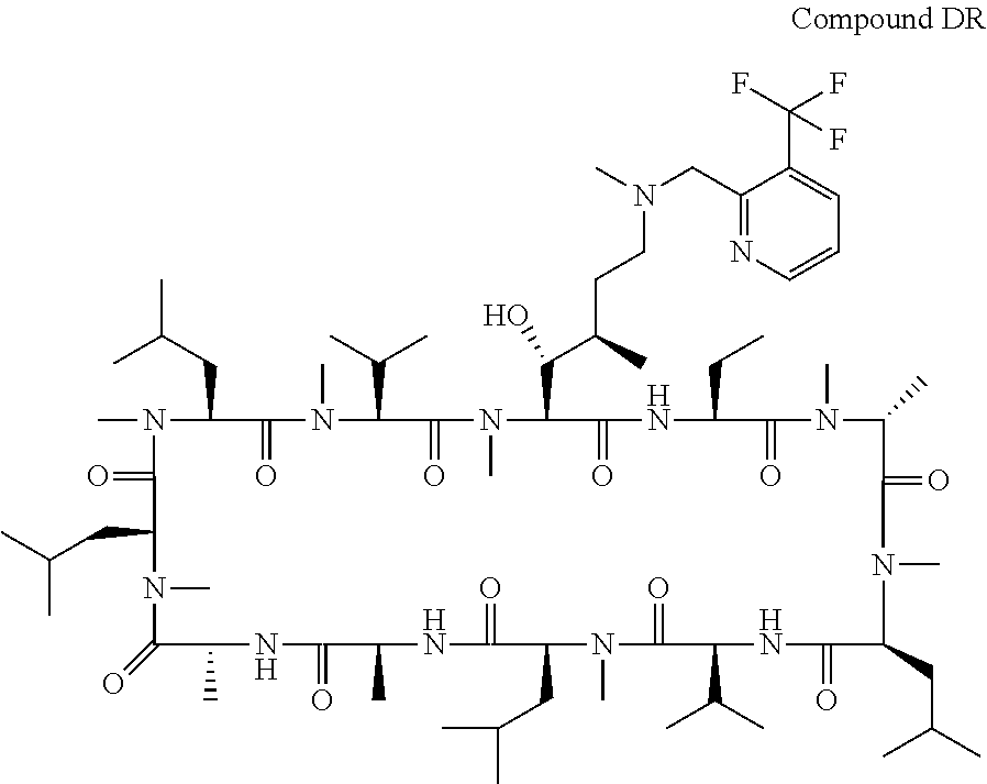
CC(CC1N(C)C(=O)C(CC(C)C)N(C)C(=O)C(C)NC(=O)C(C)NC(=O)C(CC(C)C)N(C)C(=O)C(C(C)C)NC(=O)C(CC(C)C)N(C)C(=O)C(C)N(C)C(=O)C(CC)NC(=O)C(C(C(C)CCN(C)CC2=NC=CC=C2C(F)(F)F)O)N(C)C(=O)C(C(C)C)N(C)C1=O)C
